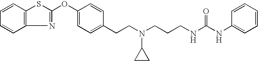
C1=CC2=C(C=C1)SC(OC1=CC=C(CCN(CCCNC(NC3=CC=CC=C3)=O)C3CC3)C=C1)=N2
